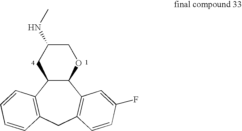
C12C(C3=C(CC4=C1C=CC=C4)C=CC(F)=C3)OCC(NC)C2
